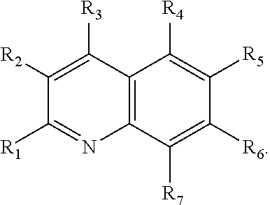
C12=C(N=C([R1])C([R2])=C1[R3])C([R7])=C([R6])C([R5])=C2[R4]
